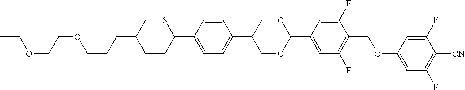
CCOCCOCCCC1CCC(C2=CC=C(C3COC(C4=CC(F)=C(COC5=CC(F)=C([CN])C(F)=C5)C(F)=C4)OC3)C=C2)SC1
